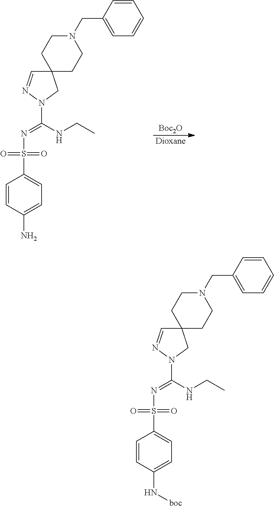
N(S(C1=CC=C(N[boc])C=C1)(=O)=O)=C(NCC)N1N=CC2(C1)CCN(CC1=CC=CC=C1)CC2.N(S(C1=CC=C(N)C=C1)(=O)=O)=C(NCC)N1N=CC2(C1)CCN(CC1=CC=CC=C1)CC2.[Boc2O].[Dioxane]
